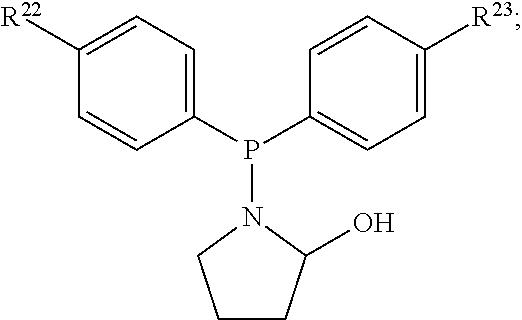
N1(P(C2=CC=C([R22])C=C2)C2=CC=C([R23])C=C2)CCCC1O
